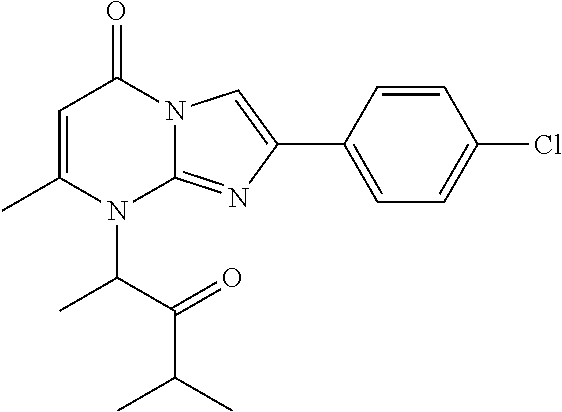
C1=C(C)N(C(C(=O)C(C)C)C)C2=NC(C3=CC=C(Cl)C=C3)=CN2C1=O
